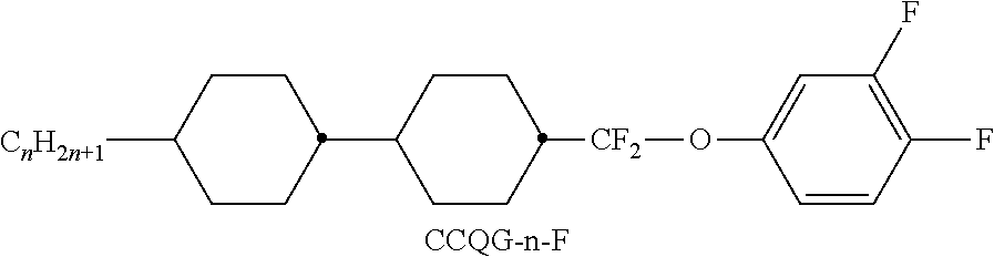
[CCQG-n-F].C1CC(C2CCC([CF2]OC3=CC(F)=C(F)C=C3)CC2)CCC1[CnH2n+1]
